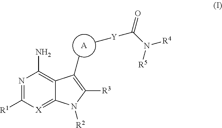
[A].N1=C([R1])[X]=C2C(=C1N)C(C)=C([R3])N2[R2].[Y](C(=O)N([R4])[R5])C
